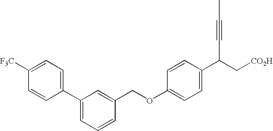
C1([F3C])=CC=C(C2=CC=CC(COC3=CC=C(C(C#CC)C[CO2H])C=C3)=C2)C=C1
